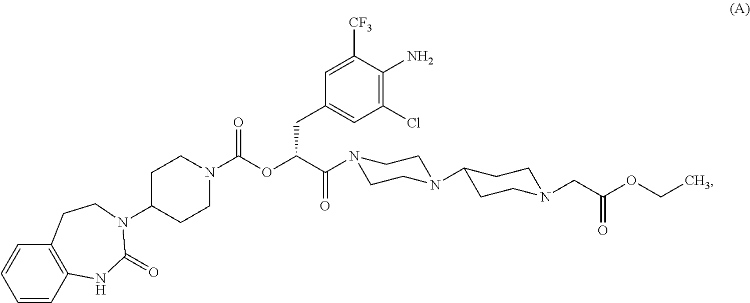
C1=CC2=C(C=C1)CCN(C1CCN(C(=O)OC(CC3=CC(Cl)=C(N)C([CF3])=C3)C(=O)N3CCN(C4CCN(CC(=O)OCC)CC4)CC3)CC1)C(=O)N2
